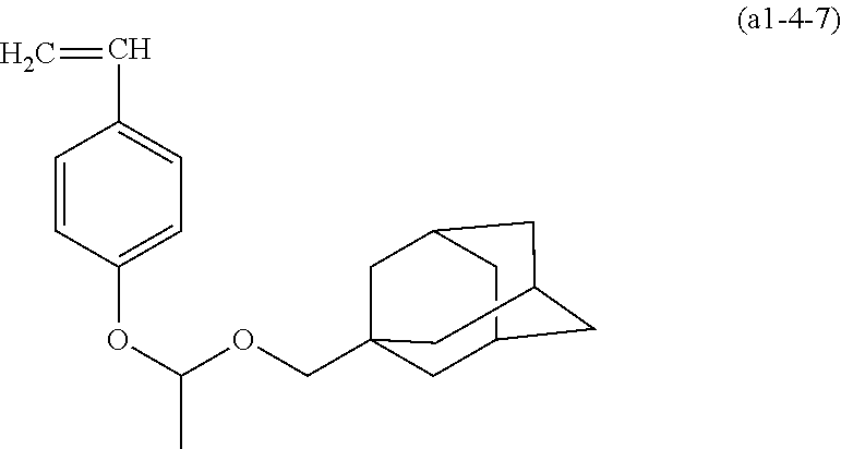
C1=CC(OC(OCC23CC4CC(CC(C2)C4)C3)C)=CC=C1C=C
